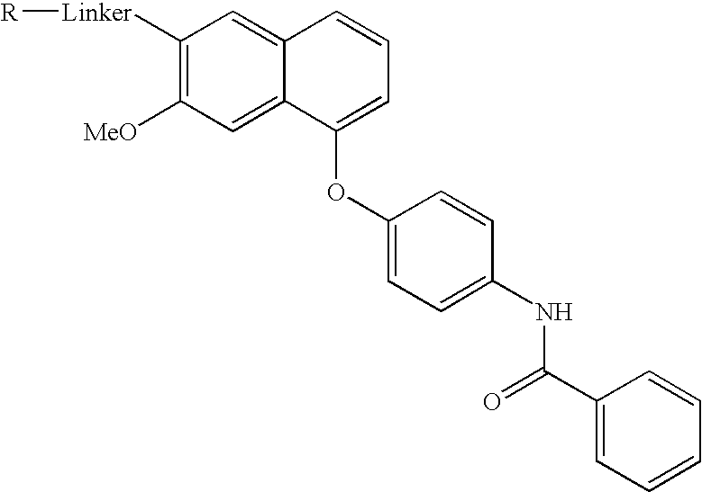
C1([Linker][R])=C([MeO])C=C2C(=C1)C=CC=C2OC1=CC=C(NC(C2=CC=CC=C2)=O)C=C1
